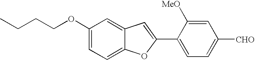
C1(OCCCC)=CC=C2C(=C1)C=C(C1=CC=C([CHO])C=C1[MeO])O2
